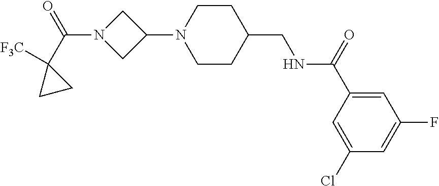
C1(N2CCC(CNC(C3=CC(F)=CC(Cl)=C3)=O)CC2)CN(C(C2([F3C])CC2)=O)C1
